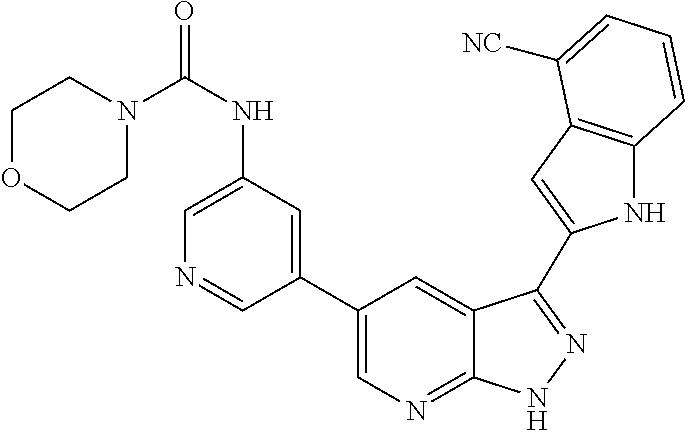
C1(C2=CN=C3C(=C2)C(C2=CC4=C(N2)C=CC=C4[NC])=NN3)=CC(NC(=O)N2CCOCC2)=CN=C1
